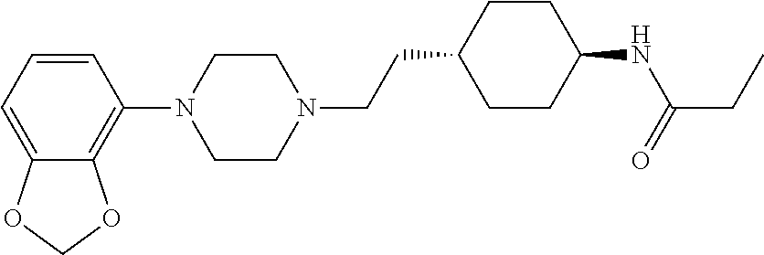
C1=CC=C2C(=C1N1CCN(CCC3CCC(NC(CC)=O)CC3)CC1)OCO2
